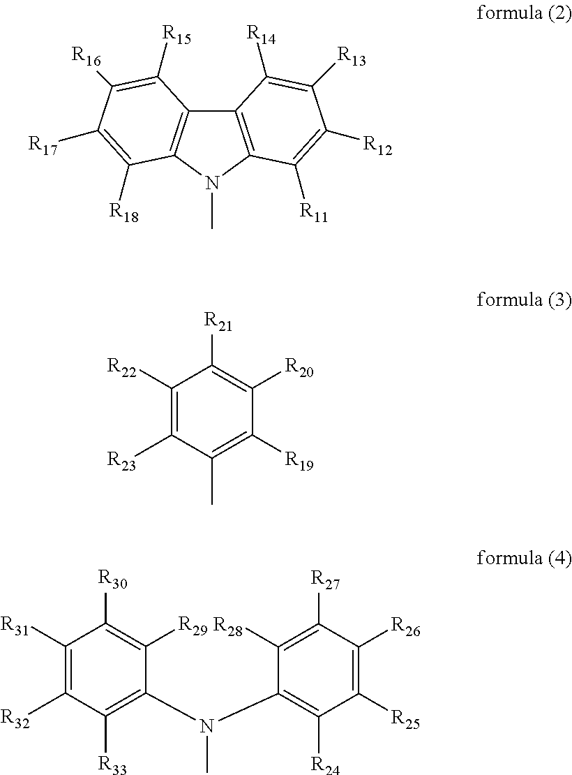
C12=C(N(C)C3=C1C([R15])=C([R16])C([R17])=C3[R18])C([R11])=C([R12])C([R13])=C2[R14].C1([R22])=C([R23])C(C)=C([R19])C([R20])=C1[R21].C1([R31])=C([R32])C([R33])=C(N(C2=C([R24])C([R25])=C([R26])C([R27])=C2[R28])C)C([R29])=C1[R30]
